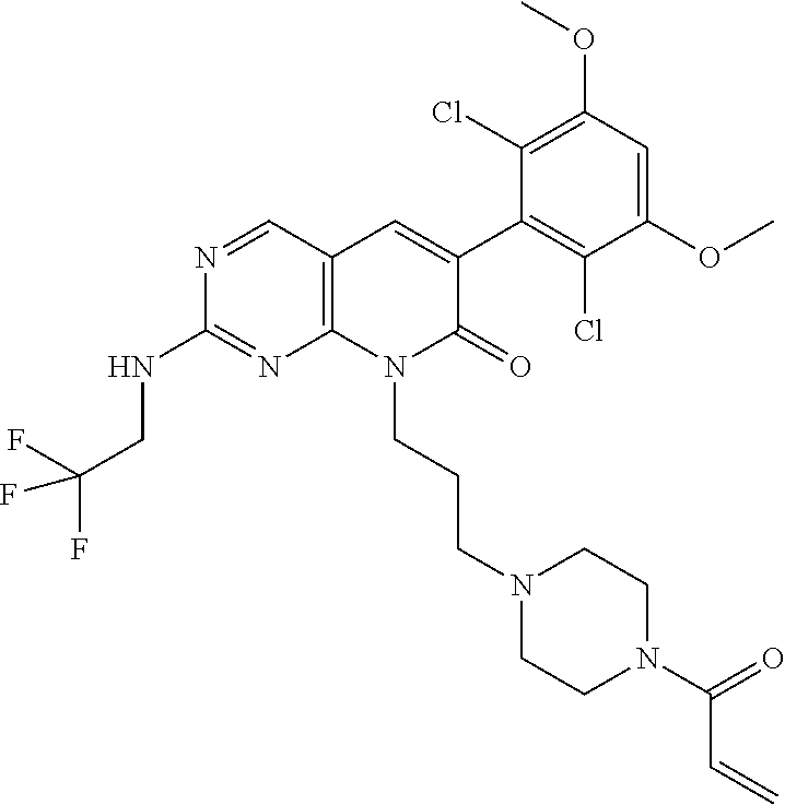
C1(NCC(F)(F)F)=NC2=C(C=C(C3=C(Cl)C(OC)=CC(OC)=C3Cl)C(=O)N2CCCN2CCN(C(C=C)=O)CC2)C=N1
